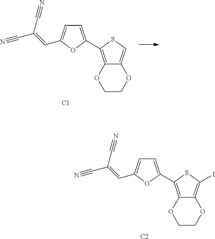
O1CCOC2=CSC(C3=CC=C(C=C(C#N)C#N)O3)=C12.[C1].O1CCOC2=C(I)SC(C3=CC=C(C=C(C#N)C#N)O3)=C12.[C2]
